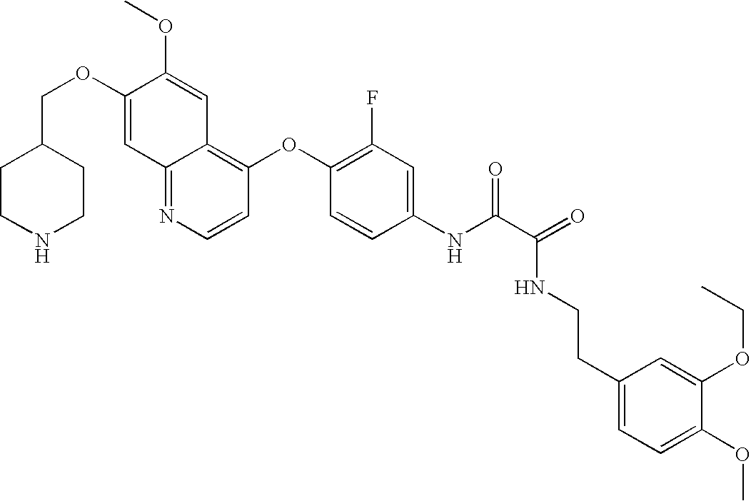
C12=NC=CC(OC3=C(F)C=C(NC(C(=O)NCCC4=CC=C(OC)C(OCC)=C4)=O)C=C3)=C1C=C(OC)C(OCC1CCNCC1)=C2
